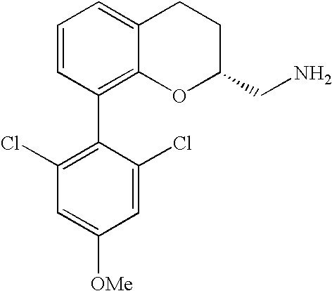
C1=CC(C2=C(Cl)C=C([OMe])C=C2Cl)=C2C(=C1)CCC(CN)O2
